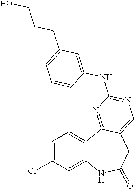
C1=C(Cl)C=C2C(=C1)C1=NC(NC3=CC(CCCO)=CC=C3)=NC=C1CC(=O)N2
